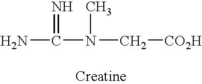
NC(N(C[CO2H])C)=N
